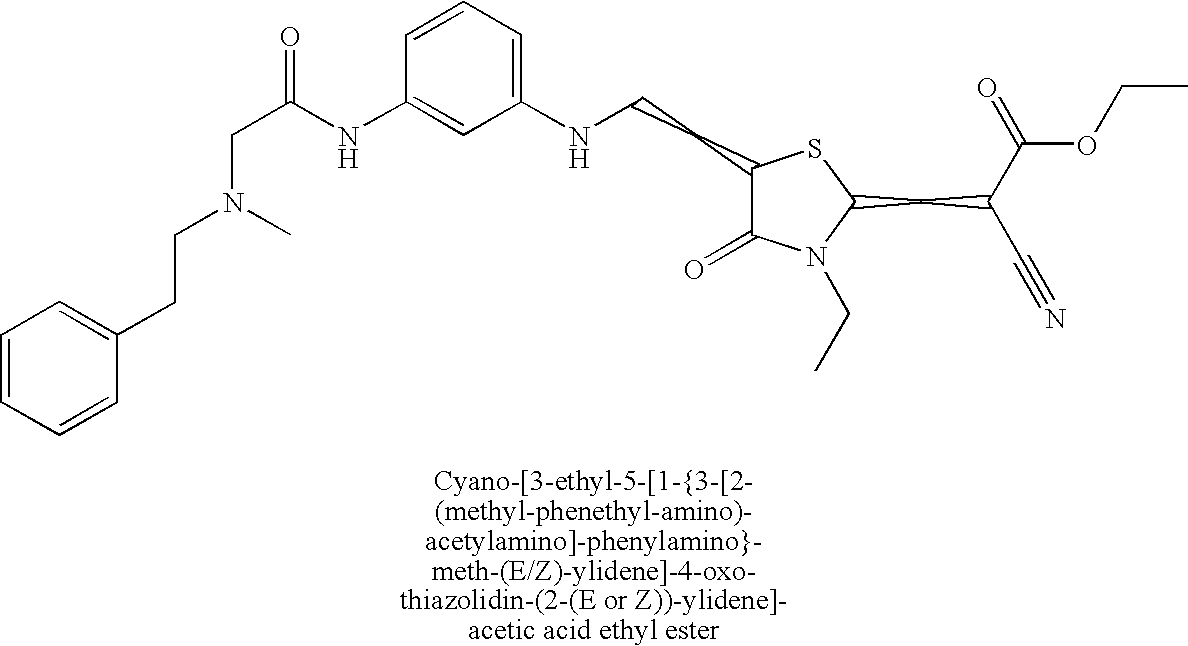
C1(CCNC2=CC=CC(NC(CN(CCC3=CC=CC=C3)C)=O)=C2)C(=O)N(CC)C(CC(C(=O)OCC)C#N)S1
